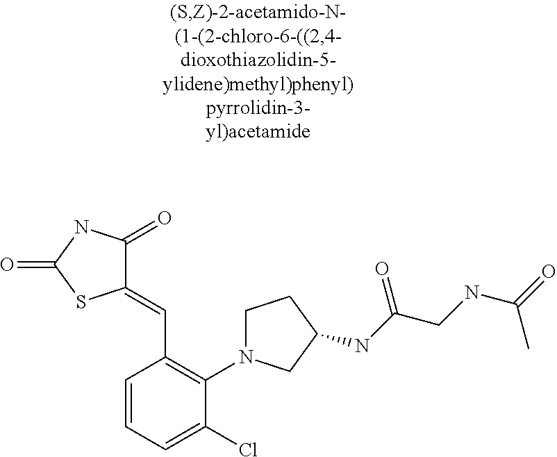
C1(=CC2=C(N3CCC(NC(CNC(=O)C)=O)C3)C(Cl)=CC=C2)C(=O)NC(=O)S1
